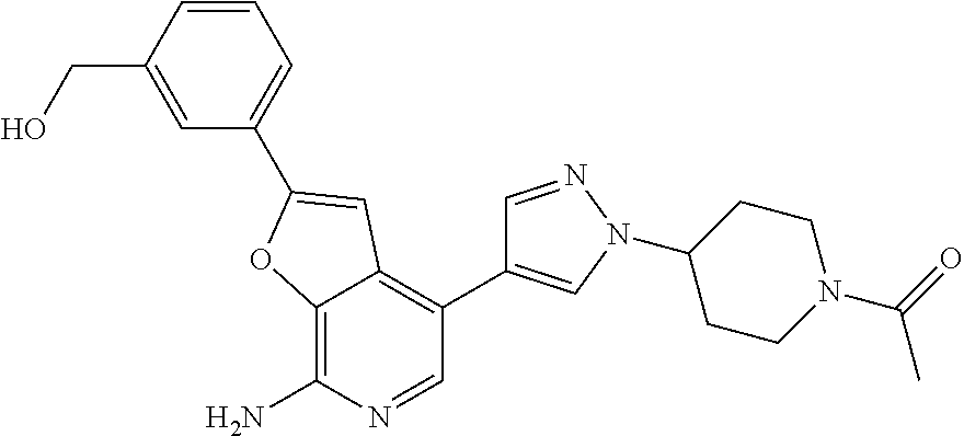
C12=C(N)N=CC(C3=CN(C4CCN(C(C)=O)CC4)N=C3)=C1C=C(C1=CC=CC(CO)=C1)O2
